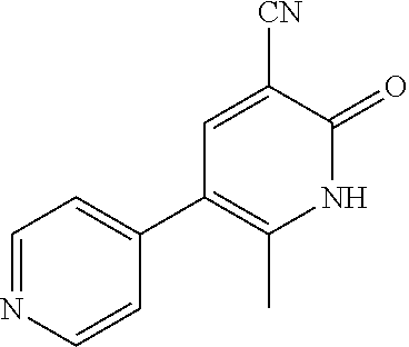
C1=NC=CC(C2=C(C)NC(=O)C([CN])=C2)=C1
